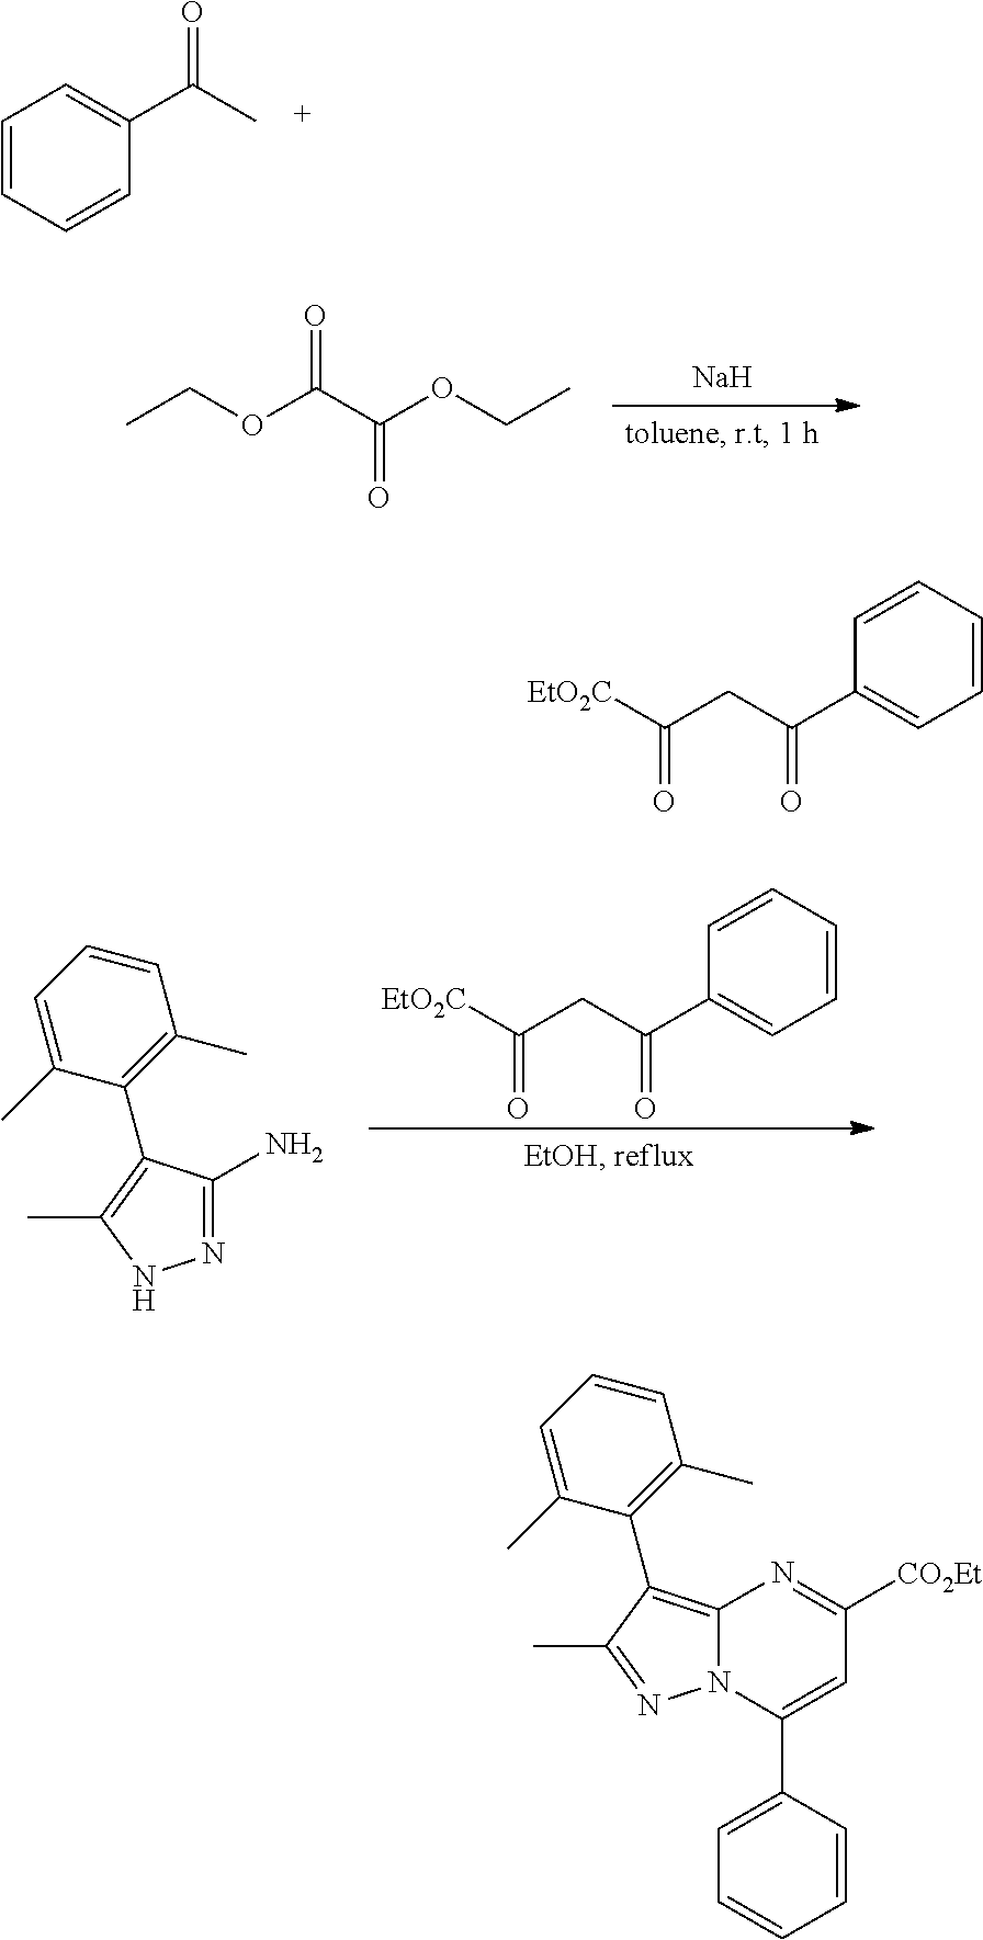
C1=CC=CC(C(C)=O)=C1.[Na].CCOC(C(OCC)=O)=O.[EtO2C]C(CC(C1=CC=CC=C1)=O)=O.N1=C(N)C(C2=C(C)C=CC=C2C)=C(C)N1.N12C(=C(C3=C(C)C=CC=C3C)C(C)=N1)N=C([CO2Et])C=C2C1=CC=CC=C1.[EtO2C]C(CC(C1=CC=CC=C1)=O)=O
